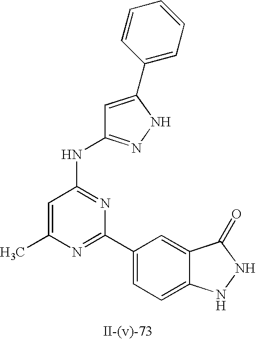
C1=C(C2=CC=CC=C2)NN=C1NC1=NC(C2=CC=C3C(=C2)C(=O)NN3)=NC(C)=C1
